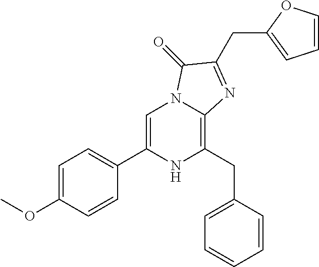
C1=C(C2=CC=C(OC)C=C2)NC(CC2=CC=CC=C2)=C2N1C(=O)C(CC1=CC=CO1)=N2
